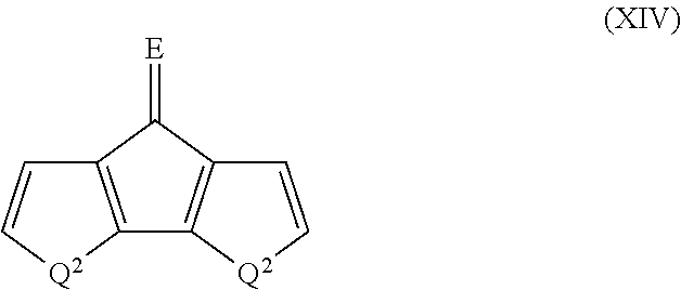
C1=C[Q2]C2=C1C(=[E])C1=C2[Q2]C=C1
